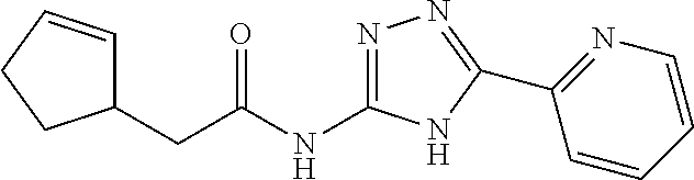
C(C(NC1=NN=C(C2=NC=CC=C2)N1)=O)C1C=CCC1
